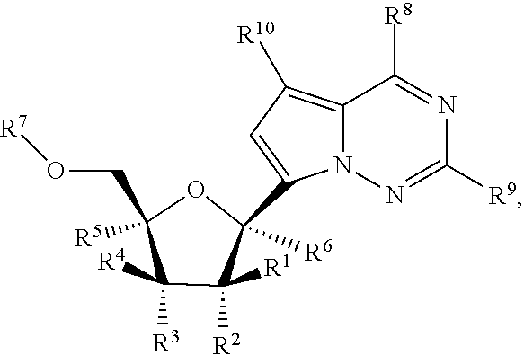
C12=C([R10])C=C(C3([R6])OC(CO[R7])([R5])C([R3])([R4])C3([R2])[R1])N1N=C([R9])N=C2[R8]
